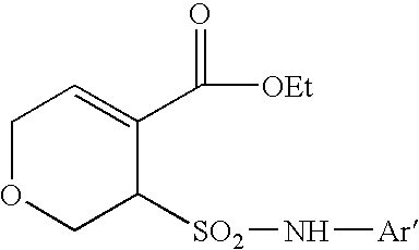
C1OCC([SO2]N[Ar])C(C(=O)[OEt])=C1
